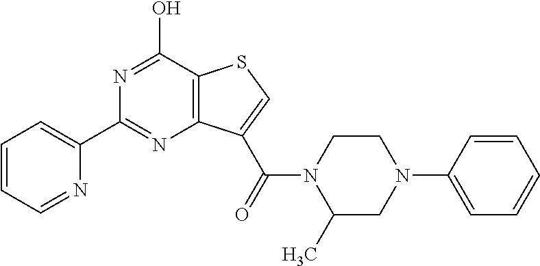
C1=CC=NC(C2=NC3=C(C(O)=N2)SC=C3C(N2C(C)CN(C3=CC=CC=C3)CC2)=O)=C1
